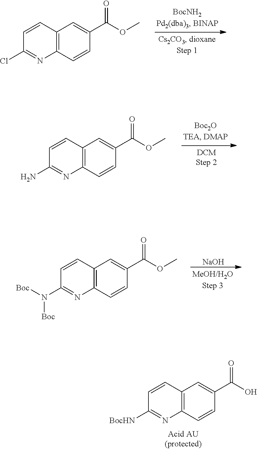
C12=C(C=CC(C(OC)=O)=C1)N=C(Cl)C=C2.C12=C(C=CC(C(OC)=O)=C1)N=C(N)C=C2.[NaOH].C12=C(C=CC(C(OC)=O)=C1)N=C(N([Boc])[Boc])C=C2.C12=C(C=CC(C(O)=O)=C1)N=C([BocHN])C=C2
